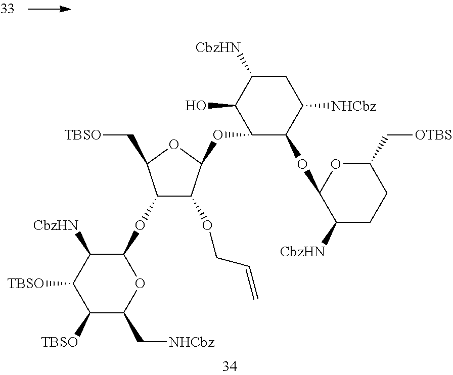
[CbzHN]C1C(O)C(OC2C(OCC=C)C(OC3C([CbzHN])C([TBSO])C([TBSO])C(C[NHCbz])O3)C(C[TBSO])O2)C(OC2C([CbzHN])CCC(C[OTBS])O2)C([NHCbz])C1
